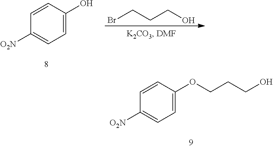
C1([O2N])=CC=C(O)C=C1.BrCCCO.C1([O2N])=CC=C(OCCCO)C=C1
